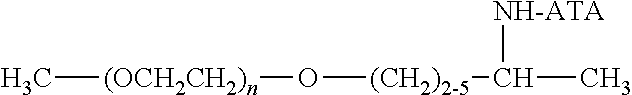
[(OCH2CH2)n](C)O[(CH2)2-5]C(C)[NH-ATA]
